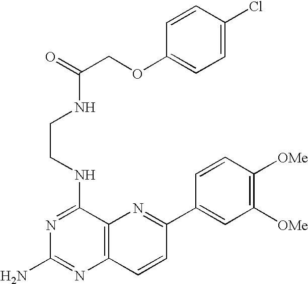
N1=C(NCCNC(COC2=CC=C(Cl)C=C2)=O)C2=C(N=C1N)C=CC(C1=CC([OMe])=C([OMe])C=C1)=N2
